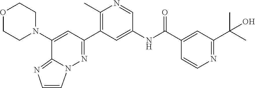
O1CCN(C2=CC(C3=C(C)N=CC(NC(C4=CC(C(O)(C)C)=NC=C4)=O)=C3)=NN3C=CN=C23)CC1
